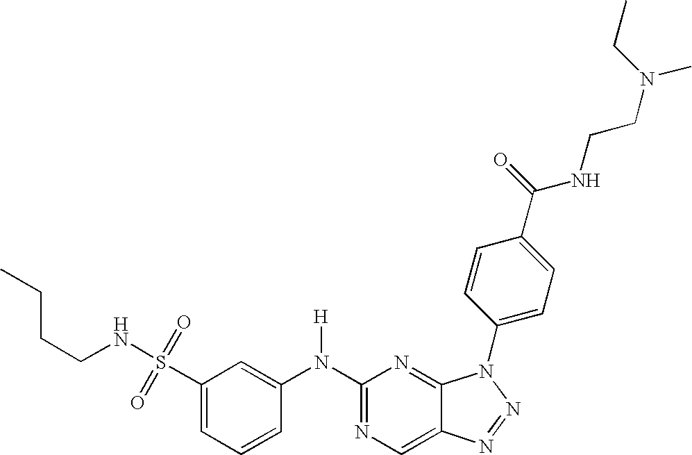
C1(N(C2=CC(S(=O)(=O)NCCCC)=CC=C2)[H])=NC=C2C(=N1)N(C1=CC=C(C(=O)NCCN(C)CC)C=C1)N=N2
